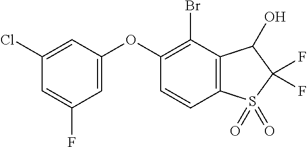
C1(Cl)=CC(OC2=C(Br)C3=C(C=C2)S(=O)(=O)C(F)(F)C3O)=CC(F)=C1
